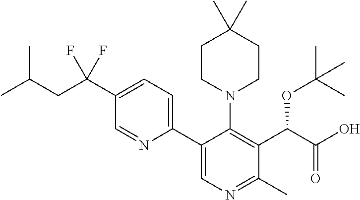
CC(CC(C1=CC=C(C2=CN=C(C)C(C(C(O)=O)OC(C)(C)C)=C2N2CCC(C)(C)CC2)N=C1)(F)F)C
